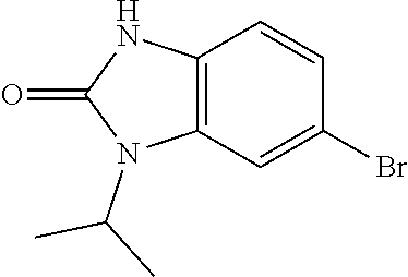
C12=C(C=C(Br)C=C1)N(C(C)C)C(=O)N2
